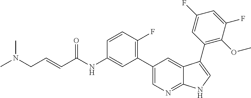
C(=CC(NC1=CC(C2=CN=C3C(=C2)C(C2=C(OC)C(F)=CC(F)=C2)=CN3)=C(F)C=C1)=O)CN(C)C
